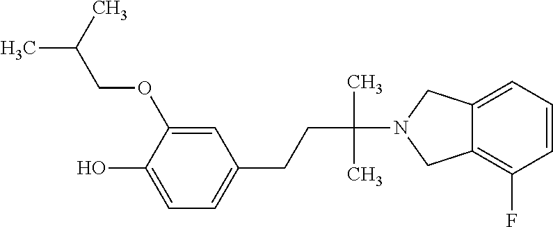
C1=C(OCC(C)C)C(O)=CC=C1CCC(N1CC2=C(F)C=CC=C2C1)(C)C
